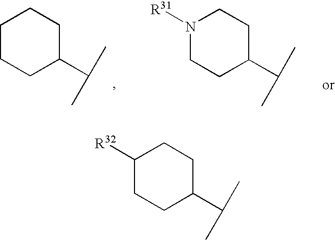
C1CCC(C(C)C)CC1.C1CC(C(C)C)CCN1[R31].C1CC(C(C)C)CCC1[R32]
